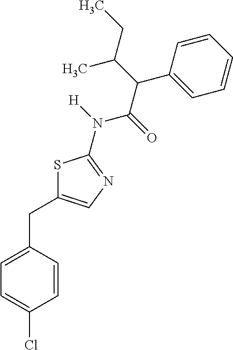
C1=CC(CC2=CN=C(N([H])C(=O)C(C(CC)C)C3=CC=CC=C3)S2)=CC=C1Cl
